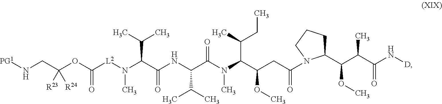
N(C(C(NC(C(C)C)C(N(C)C(C(C)CC)C(CC(=O)N1C(C(C(C(=O)N[D])C)OC)CCC1)OC)=O)=O)C(C)C)([L2]C(=O)OC(CN[PG1])([R23])[R24])C
